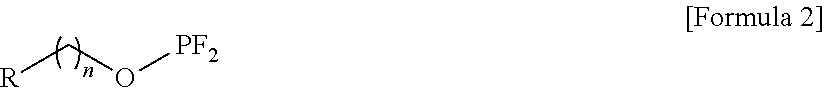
[PF2]OC[R]
